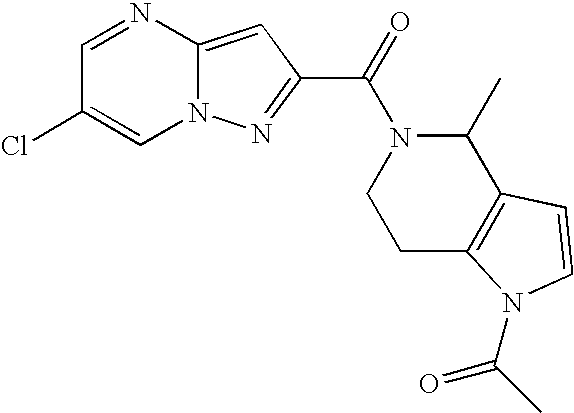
C1=NC2=CC(C(=O)N3C(C)C4=C(CC3)N(C(=O)C)C=C4)=NN2C=C1Cl
